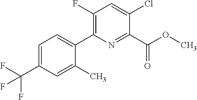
O(C)C(C1=NC(C2=CC=C(C(F)(F)F)C=C2C)=C(F)C=C1Cl)=O
